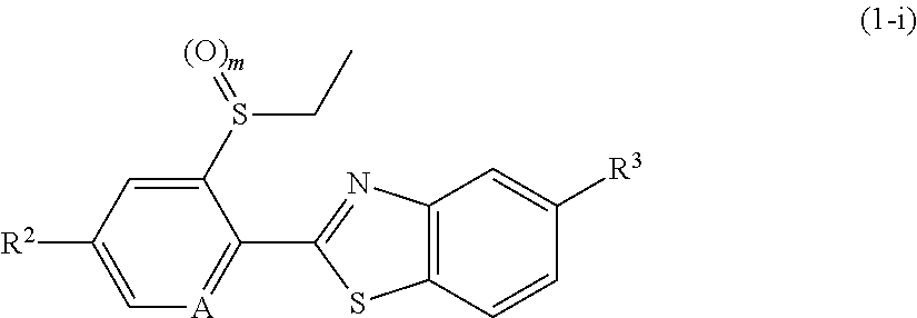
C1(S(=[(O)m])CC)=CC([R2])=C[A]=C1C1=NC2=C(S1)C=CC([R3])=C2
